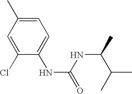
C1(NC(=O)NC(C)C(C)C)=CC=C(C)C=C1Cl
